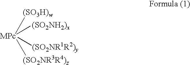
[MPc]([(SO2NH2)x])([(SO2NR1R2)y])([(SO2NR3R4)z])[(SO3H)w]
